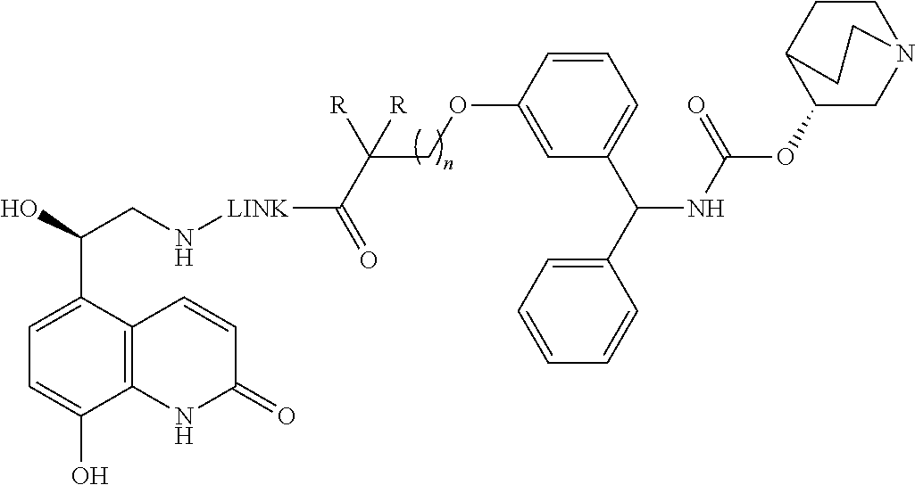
C1=C(C(O)CN[LINK]C(C(COC2=CC(C(C3=CC=CC=C3)NC(OC3CN4CCC3CC4)=O)=CC=C2)([R])[R])=O)C2=C(C(O)=C1)NC(=O)C=C2
